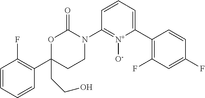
C1=CC=C(C2=C(F)C=C(F)C=C2)[N+]([O-])=C1N1C(=O)OC(C2=C(F)C=CC=C2)(CCO)CC1
